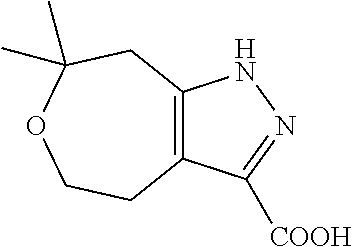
C12=C(C([COOH])=NN1)CCOC(C)(C)C2
